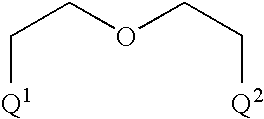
[Q1]CCOCC[Q2]
